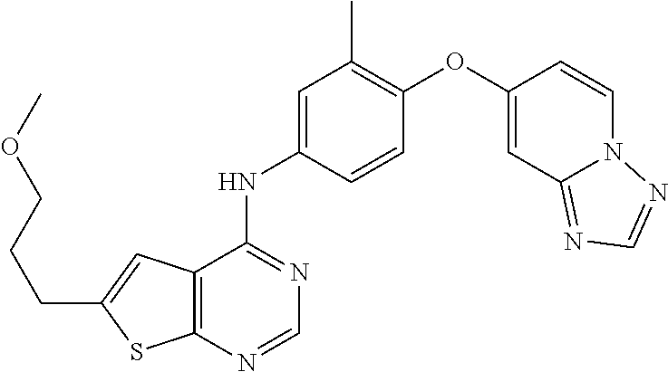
C1=NC2=C(C(NC3=CC(C)=C(OC4=CC5=NC=NN5C=C4)C=C3)=N1)C=C(CCCOC)S2
